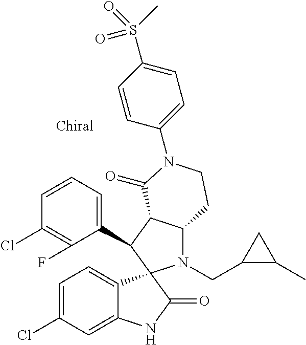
C1(C2C3C(N(CC4C(C)C4)C24C2=CC=C(Cl)C=C2NC4=O)CCN(C2=CC=C(S(C)(=O)=O)C=C2)C3=O)=CC=CC(Cl)=C1F
